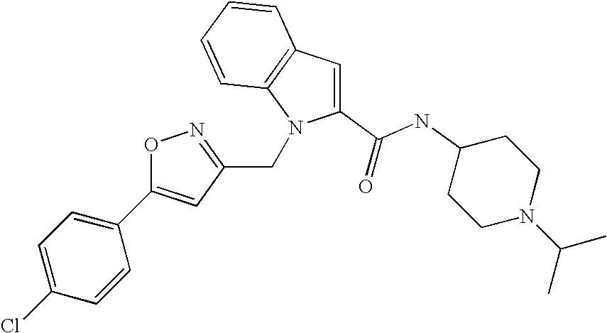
C1=C(Cl)C=CC(C2=CC(CN3C(C(NC4CCN(C(C)C)CC4)=O)=CC4=C3C=CC=C4)=NO2)=C1
